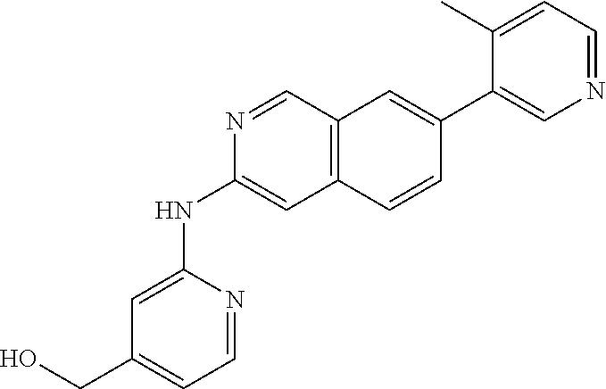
C1(NC2=CC(CO)=CC=N2)=CC2=C(C=C(C3=CN=CC=C3C)C=C2)C=N1
